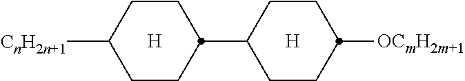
C1CC(C2CCC([OCmH2m+1])CC2)CCC1[CnH2n+1].[H].[H]
